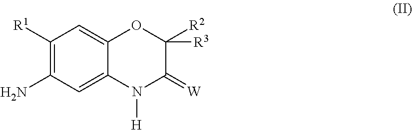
C1([R1])=C(N)C=C2C(=C1)OC([R2])([R3])C(=[W])N2[H]
